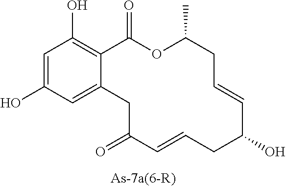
O=C1C=CCC(O)C=CCC(C)OC(=O)C2=C(O)C=C(O)C=C2C1
